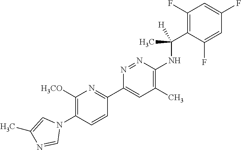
C1([H3CO])=C(N2C=C(C)N=C2)C=CC(C2=CC(C)=C(NC(C3=C(F)C=C(F)C=C3F)(C)[H])N=N2)=N1
